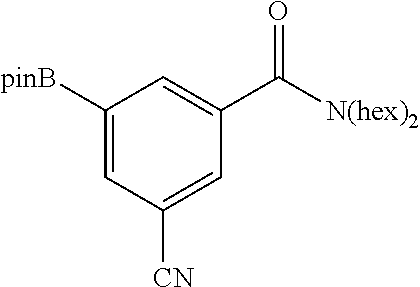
C1([pinB])=CC([CN])=CC(C(=O)[N(hex)2])=C1
